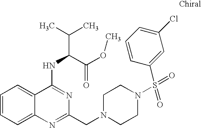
C1=CC=C2C(=C1)C(NC(C(C)C)C(OC)=O)=NC(CN1CCN(S(=O)(C3=CC(Cl)=CC=C3)=O)CC1)=N2
